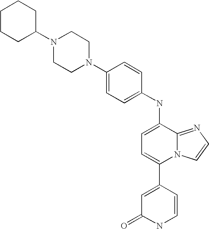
C1(NC2=CC=C(C3=CC(=O)NC=C3)N3C2=NC=C3)=CC=C(N2CCN(C3CCCCC3)CC2)C=C1
